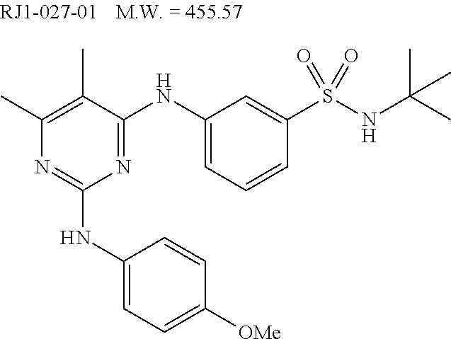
C1(C)=C(C)C(NC2=CC=CC(S(NC(C)(C)C)(=O)=O)=C2)=NC(NC2=CC=C([OMe])C=C2)=N1
